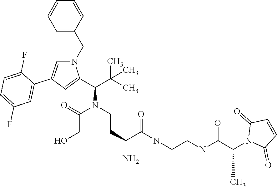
N1(CC2=CC=CC=C2)C=C(C2=CC(F)=CC=C2F)C=C1C(C(C)(C)C)N(CCC(C(NCCNC(C(N1C(=O)C=CC1=O)C)=O)=O)N)C(=O)CO
